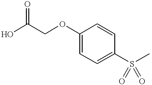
OC(COC1=CC=C(S(C)(=O)=O)C=C1)=O
